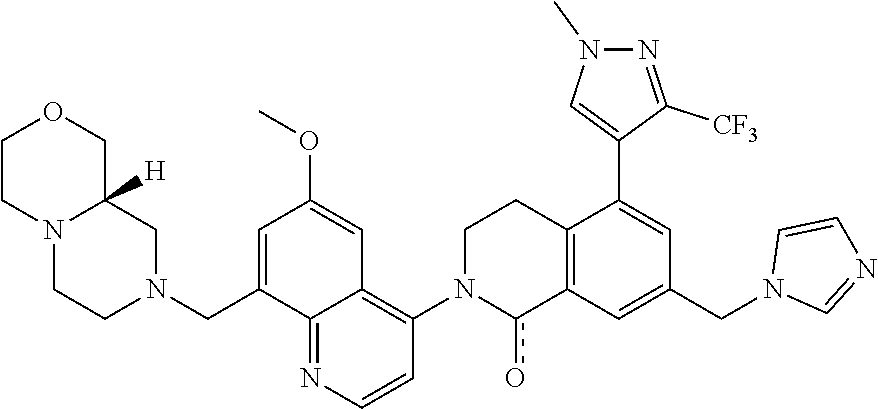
C1CN2C([H])(CO1)CN(CC1=CC(OC)=CC3=C(N4c(o)C5=C(CC4)C(C4=CN(C)N=C4[CF3])=CC(CN4C=NC=C4)=C5)C=CN=C13)CC2
